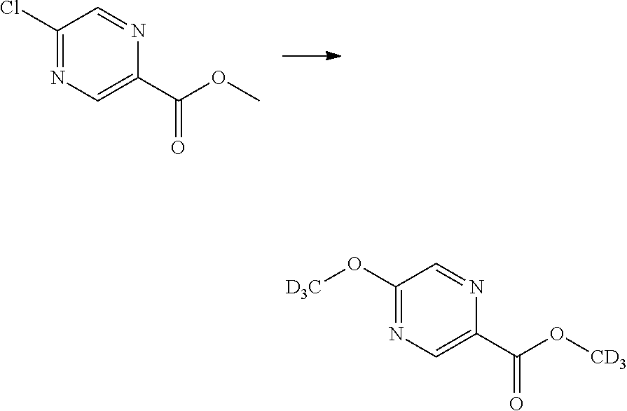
C1(Cl)=NC=C(C(OC)=O)N=C1.C1(O[D3C])=NC=C(C(O[CD3])=O)N=C1
